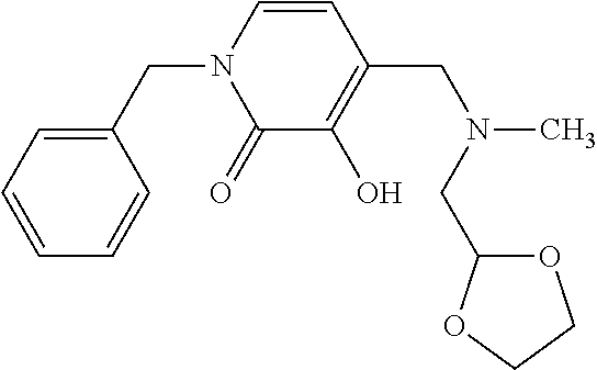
C1=CN(CC2=CC=CC=C2)C(=O)C(O)=C1CN(C)CC1OCCO1
